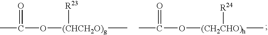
CC(=O)O[(CHCH2O)g](C)[R23].CC(=O)O[(CH2CHO)h](C)[R24]
